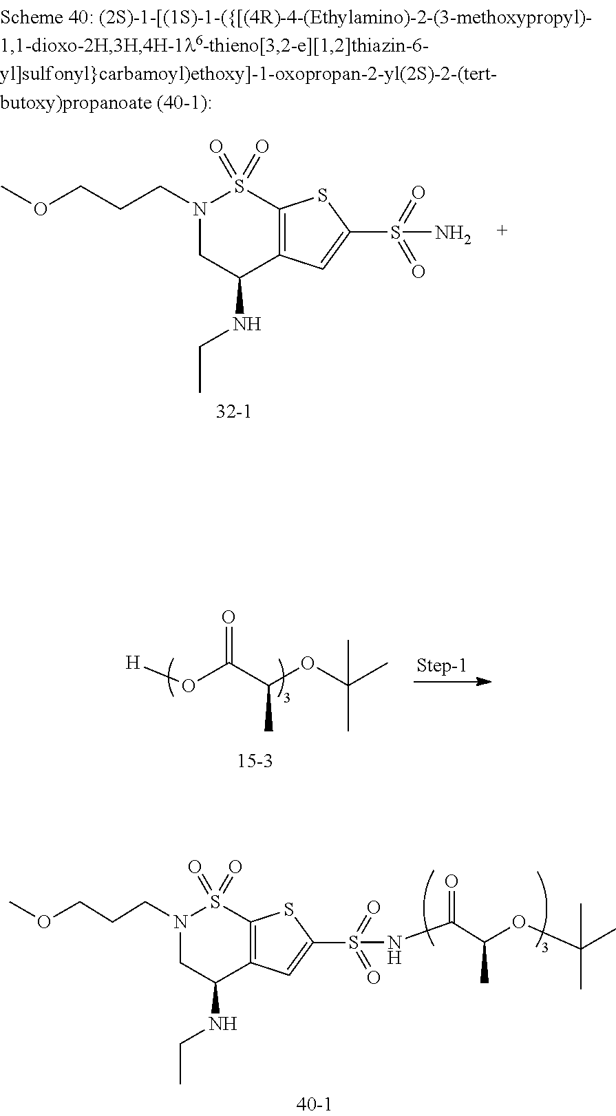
N1(CCCOC)CC(NCC)C2=C(S1(=O)=O)SC(S(=O)(=O)N)=C2.O=C(O[H])C(C)OC(C)(C)C.N1(CCCOC)CC(NCC)C2=C(S1(=O)=O)SC(S(=O)(=O)NC(C(OC(C)(C)C)C)=O)=C2
